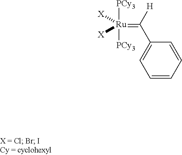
C1=CC=CC(C(=[Ru]([PCy3])([PCy3])([X])[X])[H])=C1
